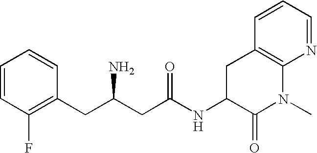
C1=CC(F)=C(CC(CC(NC2C(=O)N(C)C3=C(C2)C=CC=N3)=O)N)C=C1
